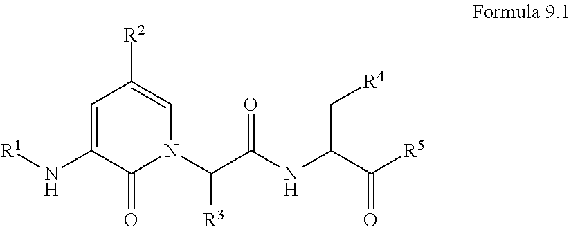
[R1]NC1=CC([R2])=CN(C(C(=O)NC(C[R4])C([R5])=O)[R3])C1=O
